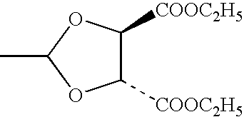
CC1OC([COOC2H5])C([COOC2H5])O1
